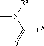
CN([Ra])C(=O)[Rb]
